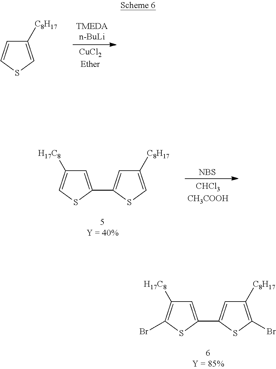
C1([C8H17])=CSC=C1.C1([C8H17])=CSC(C2=CC([H17C8])=CS2)=C1.[NBS].C1([C8H17])=C(Br)SC(C2=CC([H17C8])=C(Br)S2)=C1
